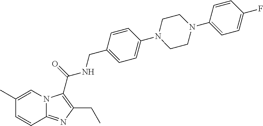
C1(C)=CN2C(=NC(CC)=C2C(=O)NCC2=CC=C(N3CCN(C4=CC=C(F)C=C4)CC3)C=C2)C=C1
